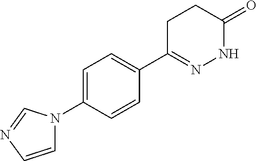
C1=CN=CN1C1=CC=C(C2=NNC(=O)CC2)C=C1
